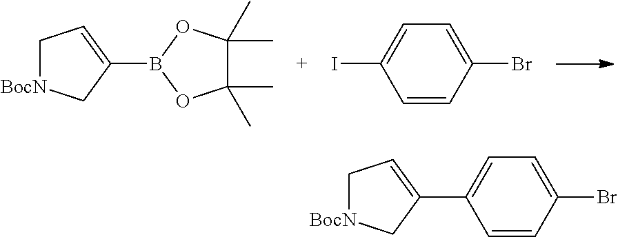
C1[BocN]CC(B2OC(C)(C)C(C)(C)O2)=C1.C1=CC(Br)=CC=C1I.C1=CC(Br)=CC=C1C1=CC[BocN]C1
